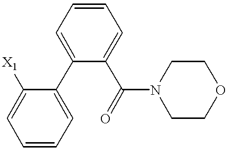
C1([X1])=CC=CC=C1C1=CC=CC=C1C(=O)N1CCOCC1
